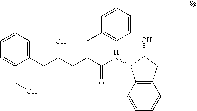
C1(CO)=CC=CC=C1CC(CC(C(NC1C2=C(C=CC=C2)CC1O)=O)CC1=CC=CC=C1)O
